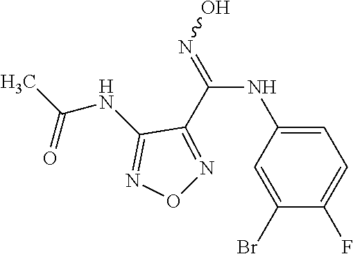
C1=C(NC(=NO)C2=NON=C2NC(C)=O)C=C(Br)C(F)=C1
